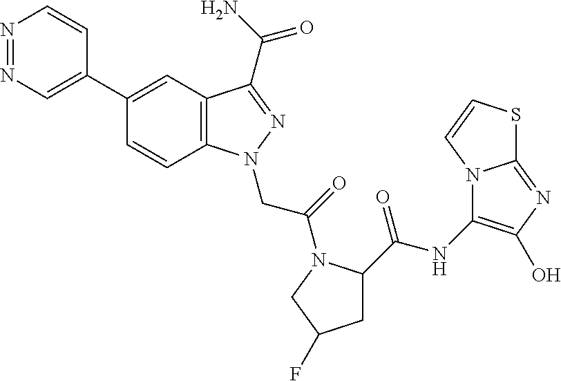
N1=NC=C(C2=CC3=C(C=C2)N(CC(=O)N2C(C(=O)NC4=C(O)N=C5N4C=CS5)CC(F)C2)N=C3C(N)=O)C=C1
